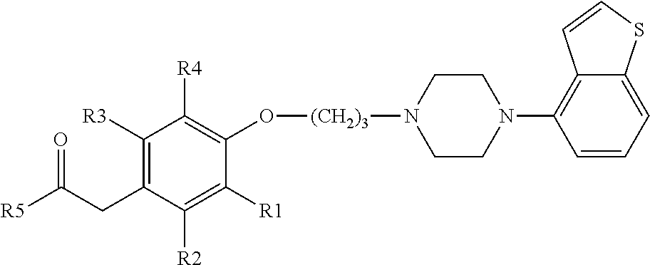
C12=CC=CC(N3CCN([(CH2)3]OC4=C([R4])C([R3])=C(CC([R5])=O)C([R2])=C4[R1])CC3)=C1C=CS2
